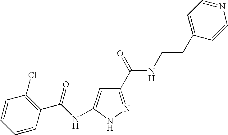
C1(C(NCCC2=CC=NC=C2)=O)=NNC(NC(C2=C(Cl)C=CC=C2)=O)=C1
